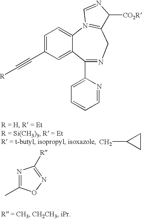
CC1CC1.N1=C(C)ON=C1[R].C12=CC(C#C[R])=CC=C1N1=C(CN=C2C2=CC=CC=N2)C([CO2R])N=C1
